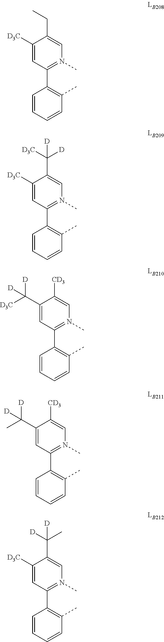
C1=CC=CC(C)=C1C1=N(C)C=C(CC)C([D3C])=C1.C1=CC=CC(C)=C1C1=N(C)C=C(C([D3C])([D])[D])C([D3C])=C1.C1=CC=CC(C)=C1C1=N(C)C=C([CD3])C(C([D])([D3C])[D])=C1.C1=CC=CC(C)=C1C1=N(C)C=C([CD3])C(C([D])(C)[D])=C1.C1=CC=CC(C)=C1C1=N(C)C=C(C([D])(C)[D])C([D3C])=C1
